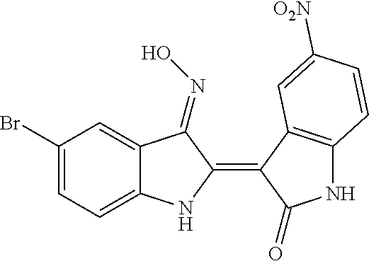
C1(Br)=CC=C2C(=C1)C(=NO)C(=C1C(=O)NC3=C1C=C([O2N])C=C3)N2
